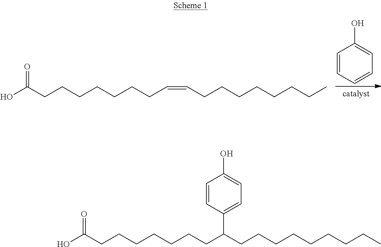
C1=CC=CC=C1O.OC(CCCCCCCC=CCCCCCCCC)=O.OC(CCCCCCCC(CCCCCCCCC)C1=CC=C(O)C=C1)=O
